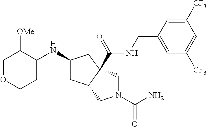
C1(NC2CC3C(C(=O)NCC4=CC([CF3])=CC([CF3])=C4)(C2)CN(C(=O)N)C3)C([OMe])COCC1
